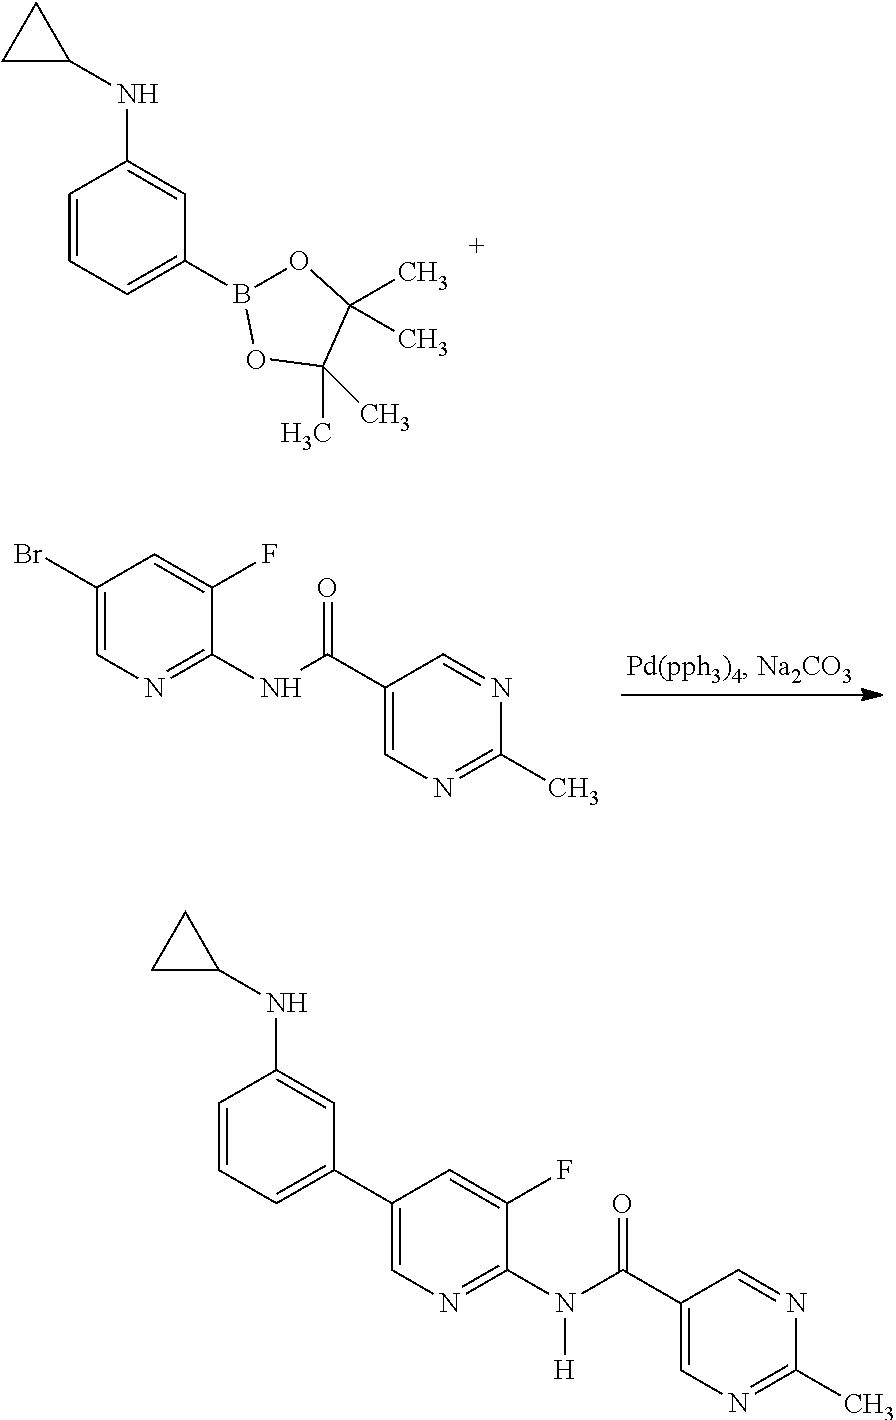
C1(Br)=CN=C(NC(C2=CN=C(C)N=C2)=O)C(F)=C1.C1=CC=C(B2OC(C)(C)C(C)(C)O2)C=C1NC1CC1.C1(C2=CC=CC(NC3CC3)=C2)=CN=C(N(C(C2=CN=C(C)N=C2)=O)[H])C(F)=C1
